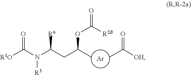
[Ar].[R1O]C(N(C(CC(C)OC([R2B])=O)[R6])[R3])=O.CC([OH])=O
